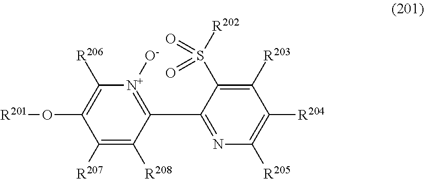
C1([R207])=C([R208])C(C2=NC([R205])=C([R204])C([R203])=C2S([R202])(=O)=O)=[N+]([O-])C([R206])=C1O[R201]
